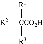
[R2][CCO2H]([R1])[R3]
